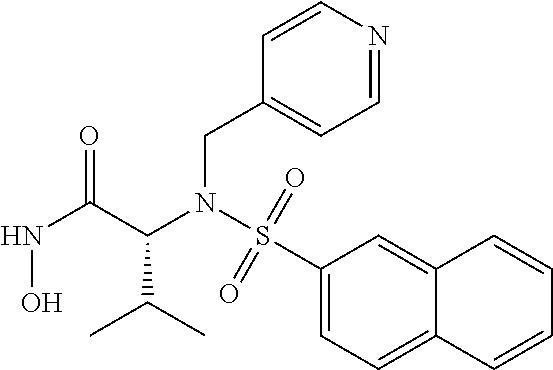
N(C(C(NO)=O)C(C)C)(S(C1=CC=C2C(=C1)C=CC=C2)(=O)=O)CC1=CC=NC=C1
